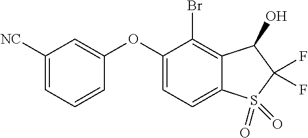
O(C1=CC([NC])=CC=C1)C1=CC=C2C(=C1Br)C(O)C(F)(F)S2(=O)=O
